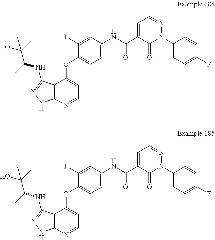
C12=C(N=CC=C1OC1=CC=C(NC(C3=CC=NN(C4=CC=C(F)C=C4)C3=O)=O)C=C1F)NN=C2NC(C(C)(O)C)C.C12=C(N=CC=C1OC1=CC=C(NC(C3=CC=NN(C4=CC=C(F)C=C4)C3=O)=O)C=C1F)NN=C2NC(C(C)(O)C)C
